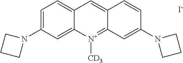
C12=CC=C(N3CCC3)C=C1[N+]([CD3])=C1C(=C2)C=CC(N2CCC2)=C1.[I-]
